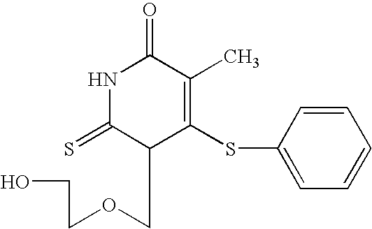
N1C(=S)C(COCCO)C(SC2=CC=CC=C2)=C(C)C1=O
